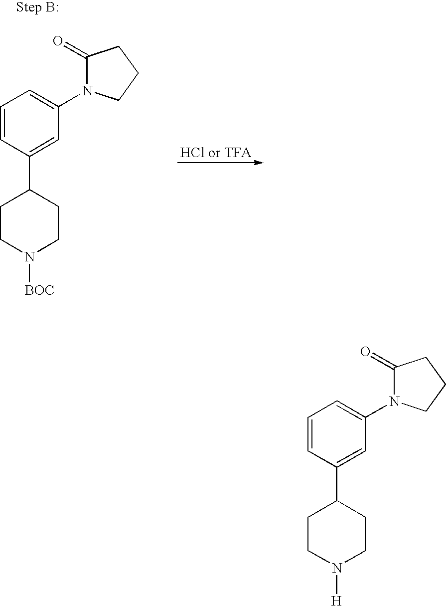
C1=CC(C2CCN([BOC])CC2)=CC(N2C(=O)CCC2)=C1.C1=CC(C2CCN([H])CC2)=CC(N2C(=O)CCC2)=C1
